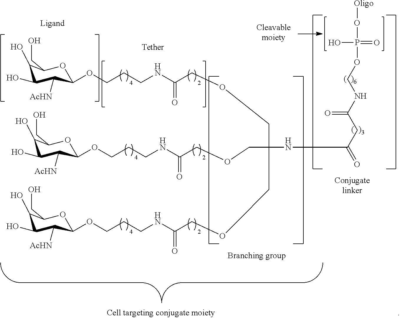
C1(O)C(O)C([AcHN])C(OCCCNC(COCC(COCC(NCCCOC2C([AcHN])C(O)C(O)C(CO)O2)=O)(COCC(NCCCOC2C([AcHN])C(O)C(O)C(CO)O2)=O)NC(CC(NCOP(O[Oligo])(=O)O)=O)=O)=O)OC1CO
